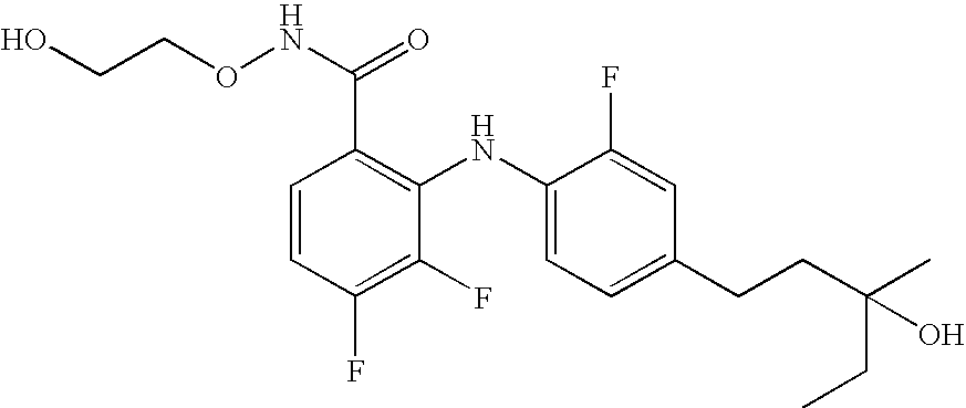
C1=CC(F)=C(F)C(NC2=CC=C(CCC(C)(CC)O)C=C2F)=C1C(NOCCO)=O
